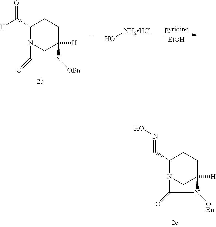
C1(C([H])=O)N2CC([H])(CC1)N([OBn])C2=O.[pyridine].O[NH2HCl].[EtOH].C1(C=NO)N2CC([H])(CC1)N([OBn])C2=O
